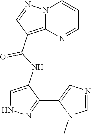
N12C(=C(C(NC3=CNN=C3C3=CN=CN3C)=O)C=N1)N=CC=C2
